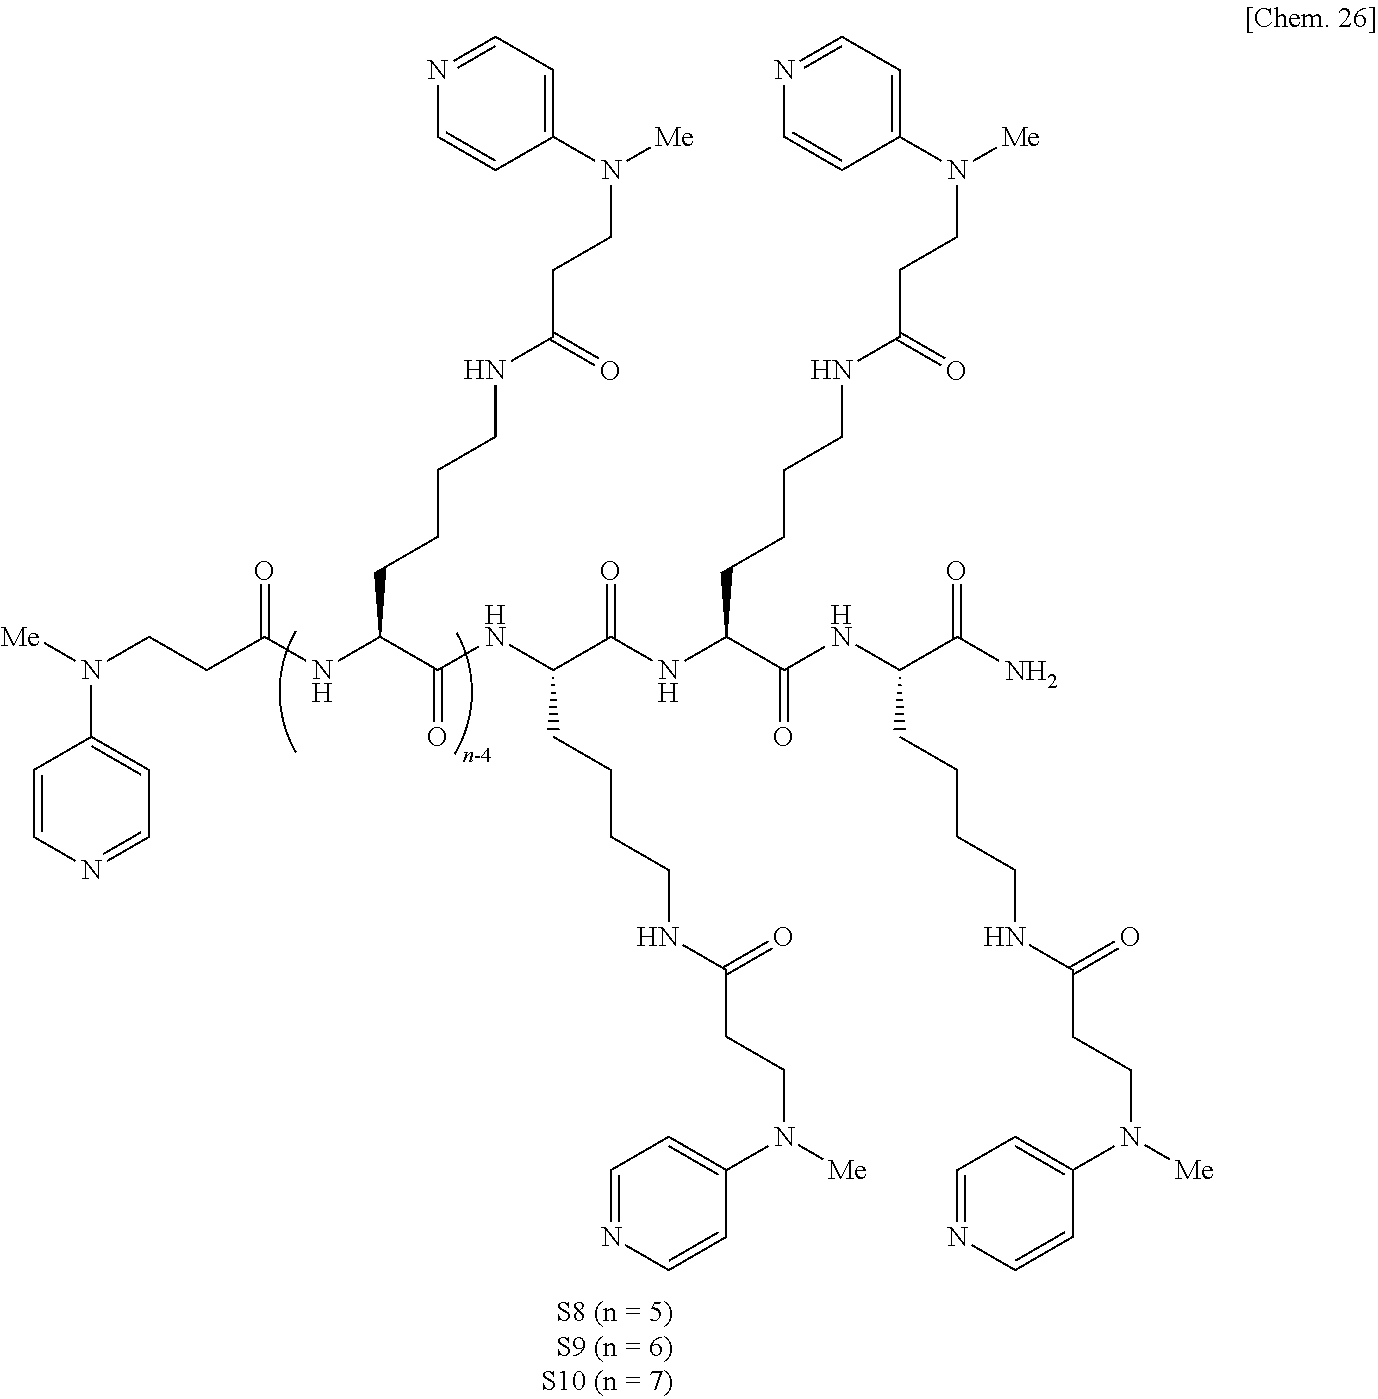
C(NC(C(NC(C(NC(C(N)=O)CCCCNC(CCN([Me])C1=CC=NC=C1)=O)=O)CCCCNC(CCN([Me])C1=CC=NC=C1)=O)=O)CCCCNC(CCN([Me])C1=CC=NC=C1)=O)(C(CCCCNC(CCN([Me])C1=CC=NC=C1)=O)NC(CCN([Me])C1=CC=NC=C1)=O)=O
